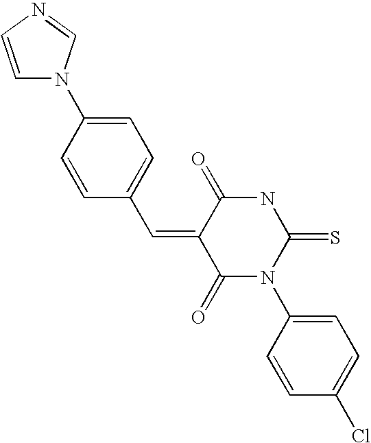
O=C1C(=CC2=CC=C(N3C=CN=C3)C=C2)C(=O)N(C2=CC=C(Cl)C=C2)C(=S)N1
